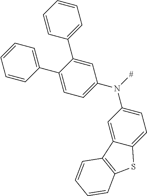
N(C1=CC=C2C(=C1)C1=C(S2)C=CC=C1)([#])C1=CC=C(C2=CC=CC=C2)C(C2=CC=CC=C2)=C1
